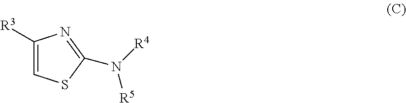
C1([R3])=CSC(N([R4])[R5])=N1
